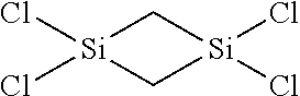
[Si]1(Cl)(Cl)C[Si](Cl)(Cl)C1
